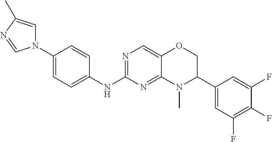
C1(N2C=C(C)N=C2)=CC=C(NC2=NC=C3C(=N2)N(C)C(C2=CC(F)=C(F)C(F)=C2)CO3)C=C1
